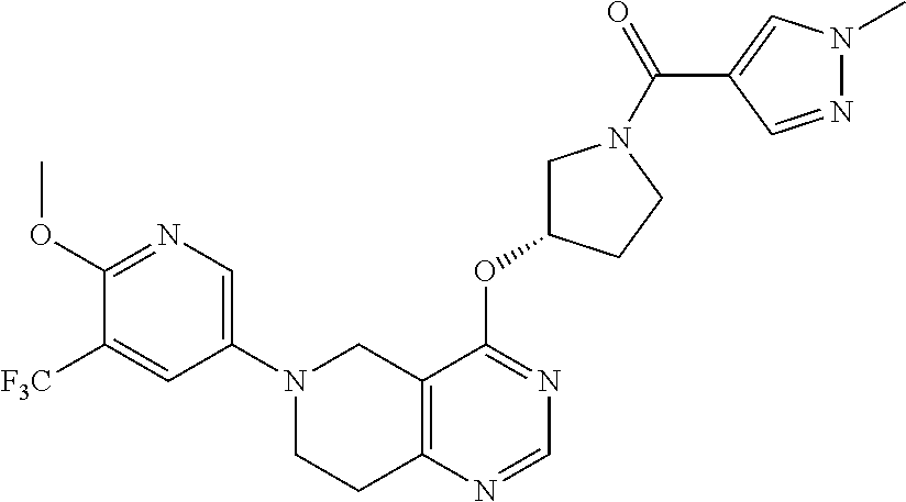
C1(N2CCC3=C(C2)C(OC2CN(C(=O)C4=CN(C)N=C4)CC2)=NC=N3)=CN=C(OC)C([F3C])=C1
